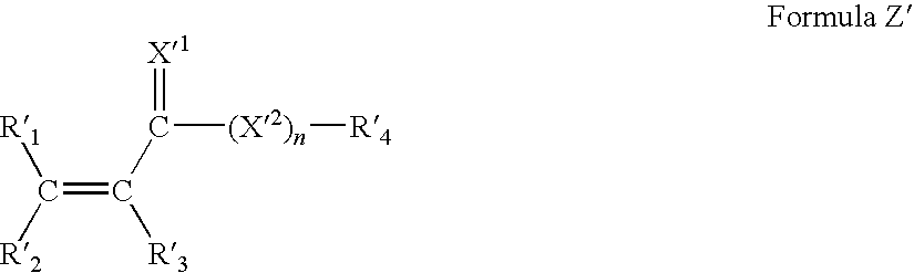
C(=C(C([(X2)n][R4])=[X1])[R3])([R1])[R2]
